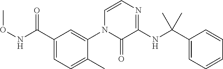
O(NC(C1=CC=C(C)C(N2C(=O)C(NC(C3=CC=CC=C3)(C)C)=NC=C2)=C1)=O)C
